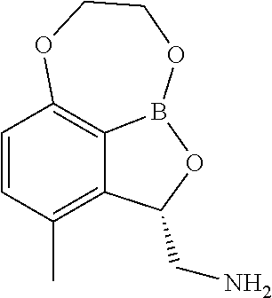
C1=CC(C)=C2C3=C1OCCOB3OC2CN
